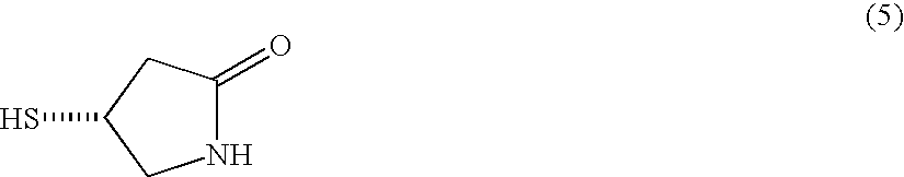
C1NC(=O)CC1S
